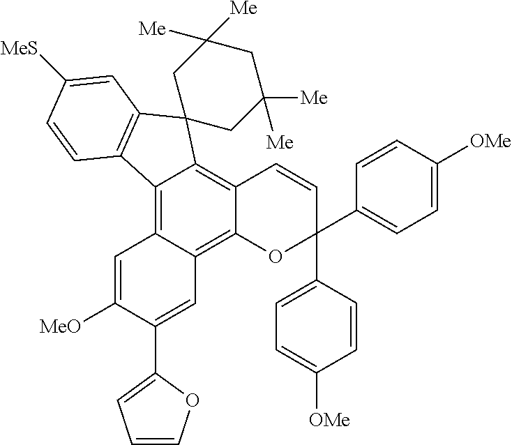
C12=C3C(=C4C(=C1C1(C5=C2C=CC([MeS])=C5)CC([Me])([Me])CC([Me])([Me])C1)C=CC(C1=CC=C([OMe])C=C1)(C1=CC=C([OMe])C=C1)O4)C=C(C1=CC=CO1)C([MeO])=C3
